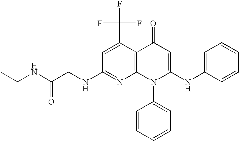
C1(NCC(NCC)=O)=NC2=C(C(C(F)(F)F)=C1)C(=O)C=C(NC1=CC=CC=C1)N2C1=CC=CC=C1
